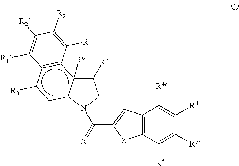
C(C1=CC2=C([Z]1)C([R5])=C([R5])C([R4])=C2[R4])(=[X])N1C2C([R6])(C([R7])C1)C1=C(C([R3])C2)C([R1])=C([R2])C([R2])=C1[R1]
